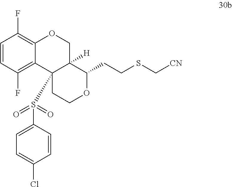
C1=CC(F)=C2C(=C1F)OCC1([H])C(CCSC[CN])OCCC21S(C1=CC=C(Cl)C=C1)(=O)=O
